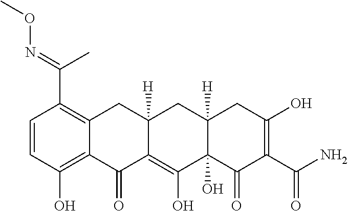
C1=CC(O)=C2C(=C1C(C)=NOC)CC1([H])C(=C(O)C3(O)C([H])(C1)CC(O)=C(C(N)=O)C3=O)C2=O
